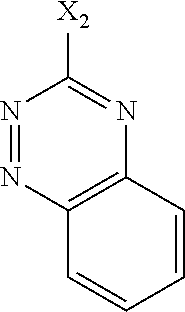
N1=NC([X2])=NC2=C1C=CC=C2
